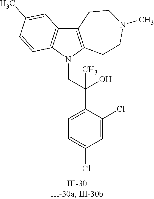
N1(CC(C2=CC=C(Cl)C=C2Cl)(O)C)C2=C(C3=C1C=CC(C)=C3)CCN(C)CC2
